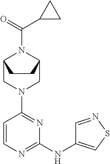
C1=CN=C(NC2=CSN=C2)N=C1N1CC2N(C(C3CC3)=O)C(C1)CC2
